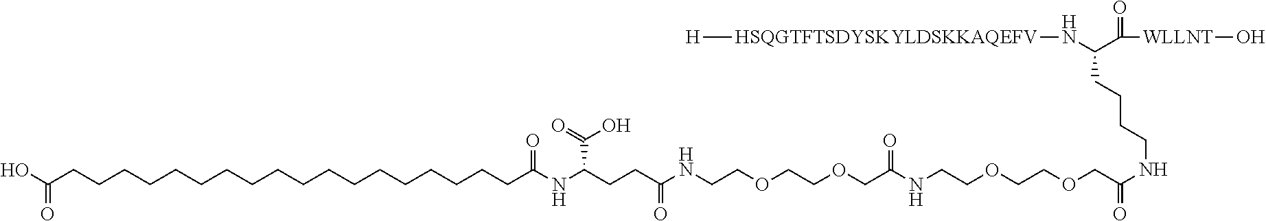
C(NC(CCC(NCCOCCOCC(NCCOCCOCC(=O)NCCCCC(C(=O)[WLLNT]O)N[HSQGTFTSDYSKYLDSKKAQEFV][H])=O)=O)C(=O)O)(=O)CCCCCCCCCCCCCCCCCCC(O)=O
